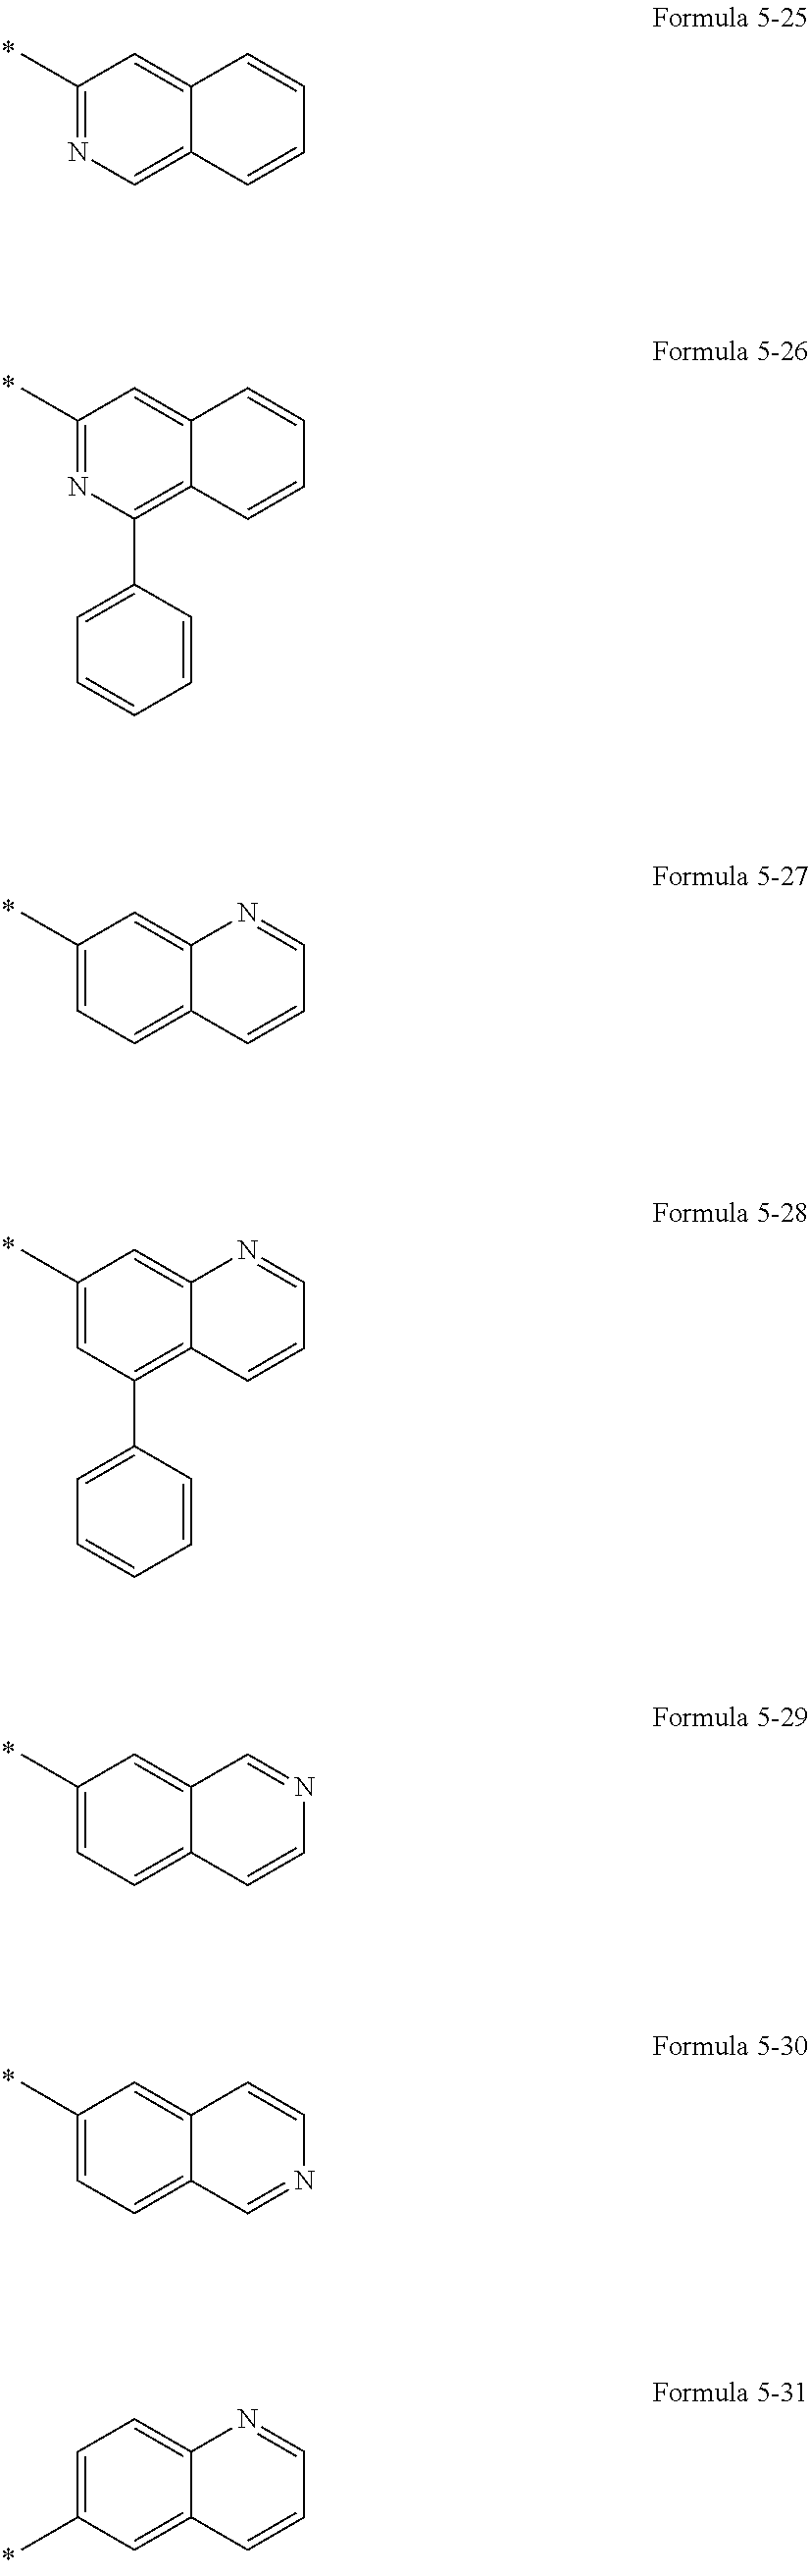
C1(C)=NC=C2C(=C1)C=CC=C2.C1(C)=NC(C2=CC=CC=C2)=C2C(=C1)C=CC=C2.C1(C)=CC=C2C(=C1)N=CC=C2.C1(C)=CC(C2=CC=CC=C2)=C2C(=C1)N=CC=C2.C1(C)=CC=C2C(=C1)C=NC=C2.C1(C)=CC=C2C(=C1)C=CN=C2.C1=C(C)C=C2C(=C1)N=CC=C2
